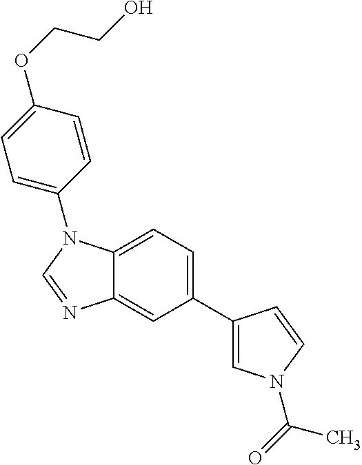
C1(C2=CN(C(=O)C)C=C2)=CC=C2C(=C1)N=CN2C1=CC=C(OCCO)C=C1
